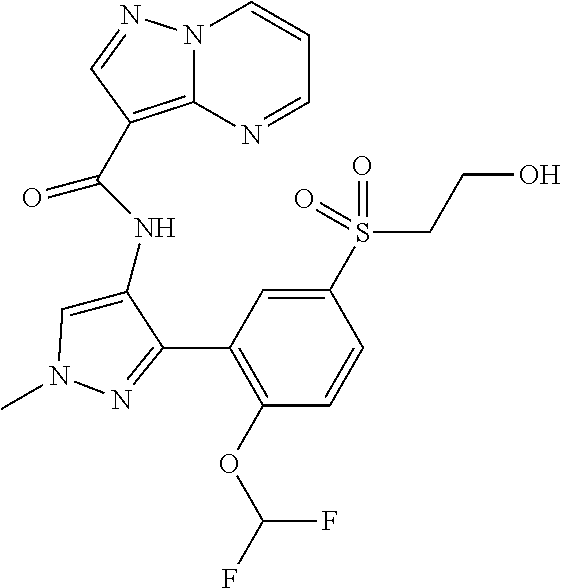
N12C(=C(C(NC3=CN(C)N=C3C3=C(OC(F)F)C=CC(S(CCO)(=O)=O)=C3)=O)C=N1)N=CC=C2
